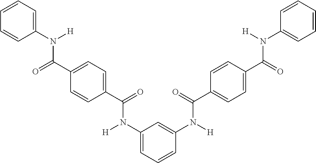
C1=C(N([H])C(=O)C2=CC=C(C(=O)N([H])C3=CC=CC=C3)C=C2)C=C(N([H])C(=O)C2=CC=C(C(=O)N([H])C3=CC=CC=C3)C=C2)C=C1
